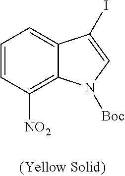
C1=CC([NO2])=C2C(=C1)C(I)=CN2[Boc]
